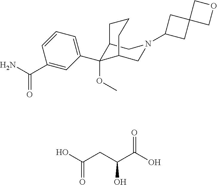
NC(C1=CC(C2(OC)C3CN(C4CC5(C4)COC5)CC2CCC3)=CC=C1)=O.OC(CC(C(O)=O)O)=O
